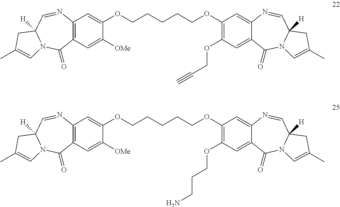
C12=C(C=C([OMe])C(OCCCCCOC3=C(OCC#C)C=C4C(=C3)N=CC3([H])N(C4=O)C=C(C)C3)=C1)C(=O)N1C([H])(C=N2)CC(C)=C1.C12=C(C=C([OMe])C(OCCCCCOC3=C(OCCCN)C=C4C(=C3)N=CC3([H])N(C4=O)C=C(C)C3)=C1)C(=O)N1C([H])(C=N2)CC(C)=C1
